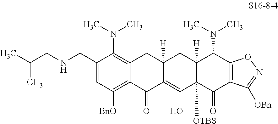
C1(CNCC(C)C)=CC([BnO])=C2C(=C1N(C)C)CC1([H])C(=C(O)C3([OTBS])C([H])(C1)C(N(C)C)C1=C(C3=O)C([OBn])=NO1)C2=O
